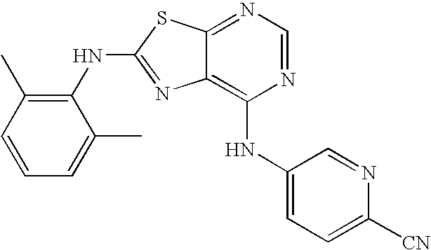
N1=CN=C2C(=C1NC1=CC=C([CN])N=C1)N=C(NC1=C(C)C=CC=C1C)S2
